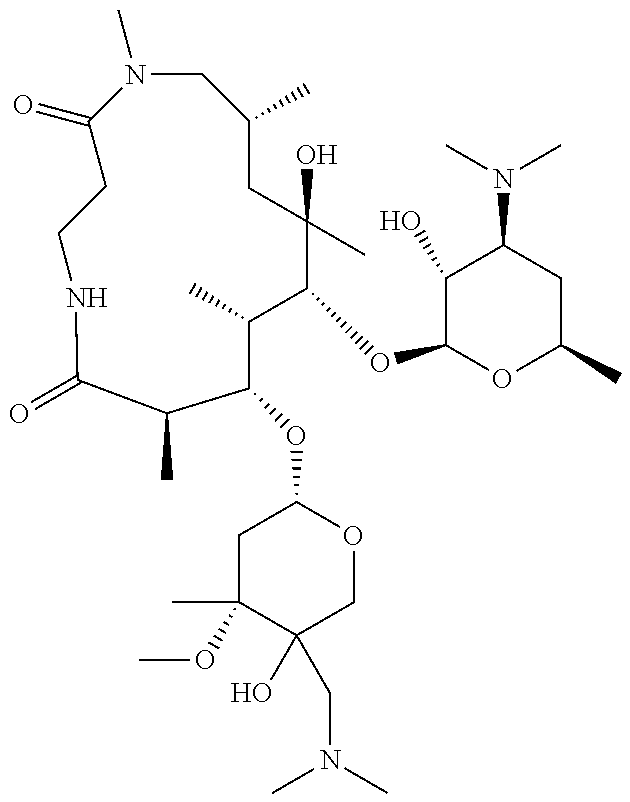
N1(C)CC(C)CC(C)(O)C(OC2OC(C)CC(N(C)C)C2O)C(C)C(OC2CC(C)(OC)C(O)(CN(C)C)CO2)C(C)C(=O)NCCC1=O
